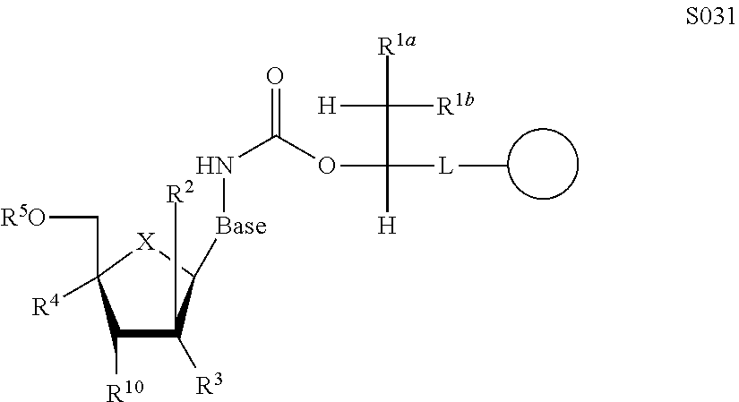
[R5O]CC1([R4])C([R10])C([R3])([R2])C([Base]NC(OC(C([H])([R1b])[R1a])([L]C)[H])=O)[X]1
